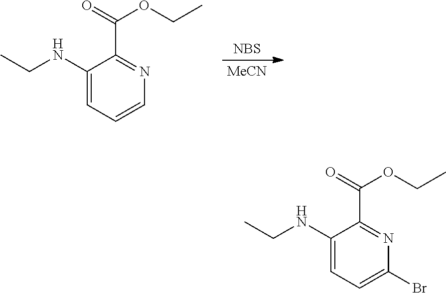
[NBS].[MeCN].C1(NCC)=CC=CN=C1C(=O)OCC.C1(NCC)=CC=C(Br)N=C1C(=O)OCC
